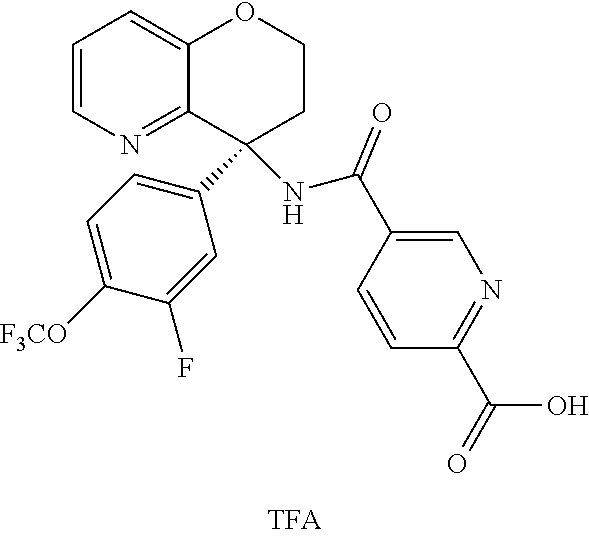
C1=CN=C2C(=C1)OCCC2(C1=CC=C([F3CO])C(F)=C1)NC(C1=CN=C(C(O)=O)C=C1)=O
